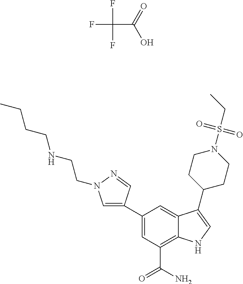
C1(C2=CN(CCNCCCC)N=C2)=CC(C(N)=O)=C2C(=C1)C(C1CCN(S(CC)(=O)=O)CC1)=CN2.FC(F)(F)C(=O)O
